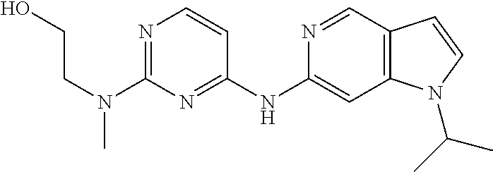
C1(N(C)CCO)=NC=CC(NC2=CC3=C(C=N2)C=CN3C(C)C)=N1
